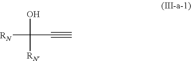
OC([RN])([RN])C#C
